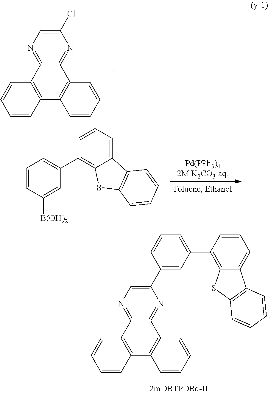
C1=CC2=C(C=C1)C1=NC=C(Cl)N=C1C1=C2C=CC=C1.C12=CC=CC(C3=CC=CC([B(OH)2])=C3)=C1SC1=C2C=CC=C1.C1=CC2=C(C=C1)C1=NC=C(C3=CC(C4=C5C(=CC=C4)C4=C(S5)C=CC=C4)=CC=C3)N=C1C1=C2C=CC=C1
